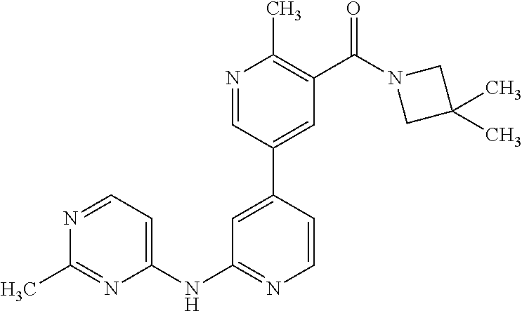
N1=CC(C2=CC(NC3=CC=NC(C)=N3)=NC=C2)=CC(C(=O)N2CC(C)(C)C2)=C1C
